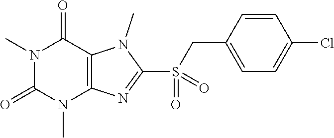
N1(C)C(=O)N(C)C2=C(C1=O)N(C)C(S(=O)(CC1=CC=C(Cl)C=C1)=O)=N2
